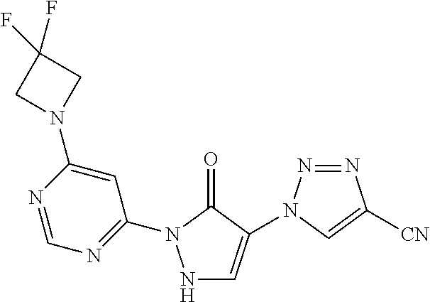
N1C=C(N2N=NC([CN])=C2)C(=O)N1C1=NC=NC(N2CC(F)(F)C2)=C1
